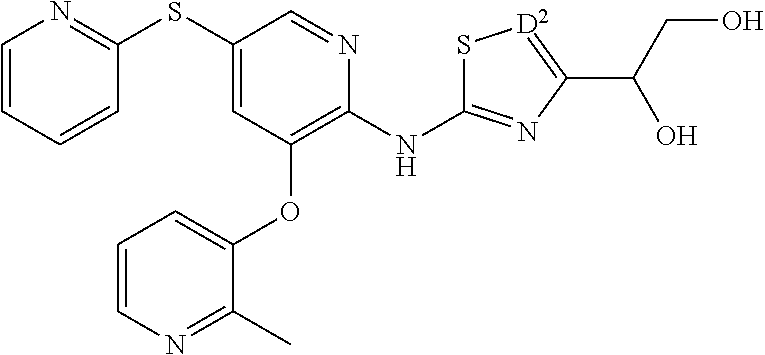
C1=CC=CC(SC2=CC(OC3=CC=CN=C3C)=C(NC3=NC(C(CO)O)=[D2]S3)N=C2)=N1
